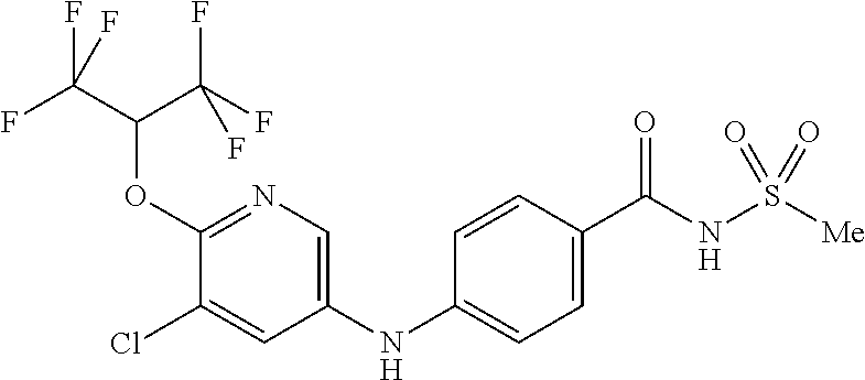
C1(OC(C(F)(F)F)C(F)(F)F)=NC=C(NC2=CC=C(C(NS([Me])(=O)=O)=O)C=C2)C=C1Cl
